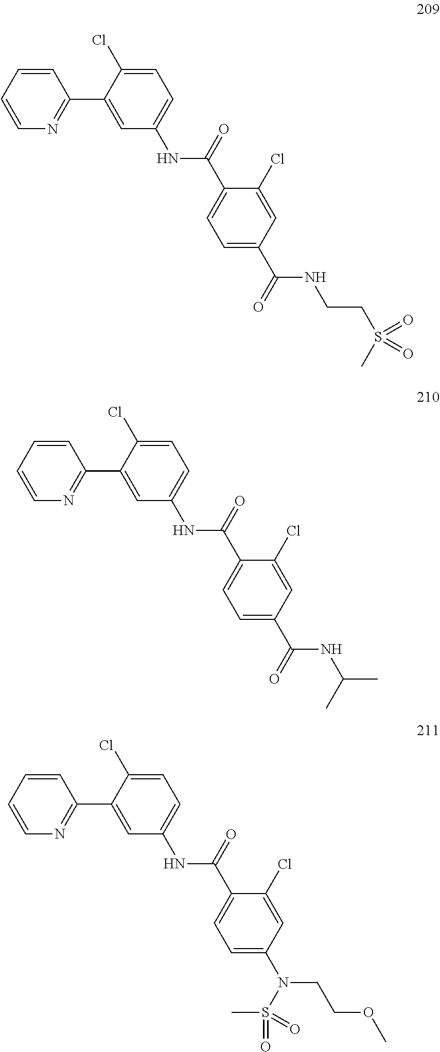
C1=CC=CN=C1C1=CC(NC(C2=CC=C(C(NCCS(=O)(C)=O)=O)C=C2Cl)=O)=CC=C1Cl.C1=CC=CN=C1C1=CC(NC(C2=CC=C(C(NC(C)C)=O)C=C2Cl)=O)=CC=C1Cl.C1=CC=CN=C1C1=CC(NC(C2=CC=C(N(CCOC)S(C)(=O)=O)C=C2Cl)=O)=CC=C1Cl
